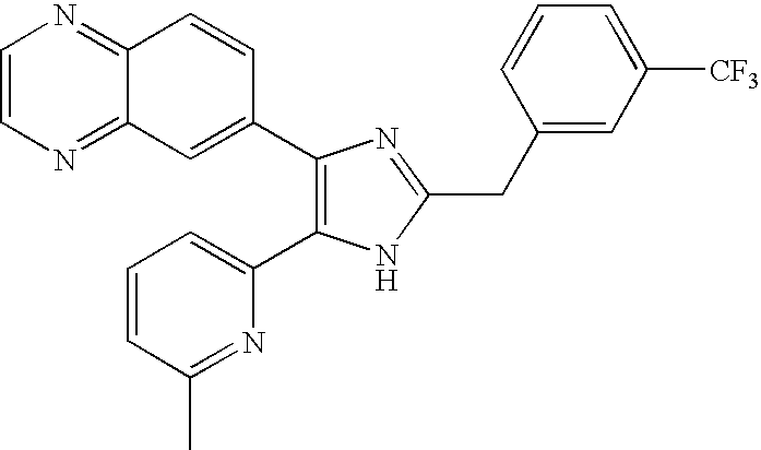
C12=NC=CN=C1C=CC(C1=C(C3=CC=CC(C)=N3)NC(CC3=CC([CF3])=CC=C3)=N1)=C2
